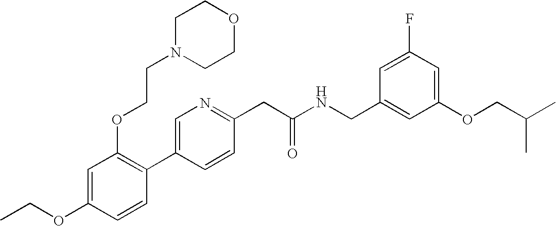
C1(OCC)=CC(OCCN2CCOCC2)=C(C2=CN=C(CC(NCC3=CC(OCC(C)C)=CC(F)=C3)=O)C=C2)C=C1
